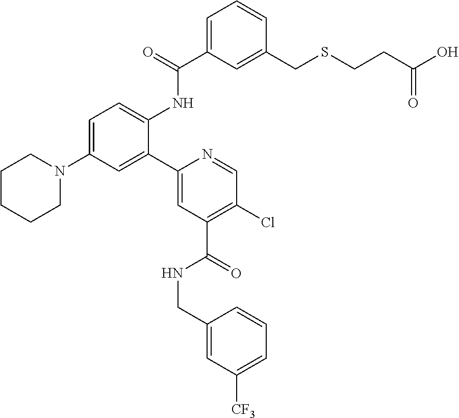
C1CCCN(C2=CC=C(NC(C3=CC=CC(CSCCC(O)=O)=C3)=O)C(C3=CC(C(=O)NCC4=CC([CF3])=CC=C4)=C(Cl)C=N3)=C2)C1
